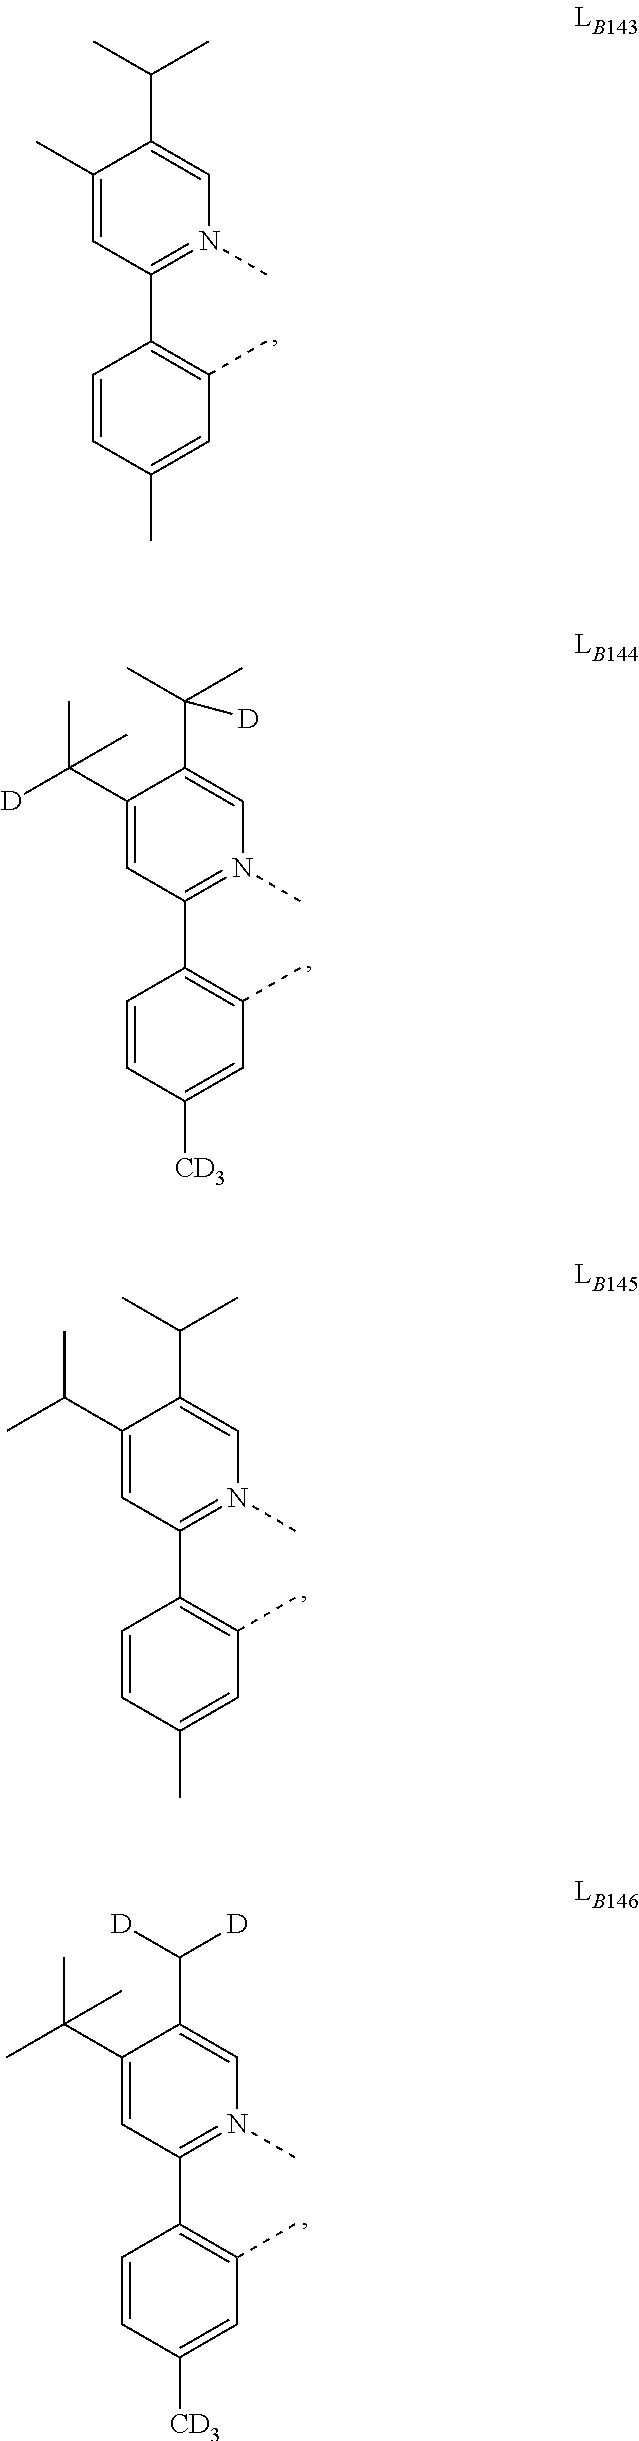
C1(C(C)C)=CN(C)=C(C2=C(C)C=C(C)C=C2)C=C1C.C1(C(C)(C)[D])=CN(C)=C(C2=C(C)C=C([CD3])C=C2)C=C1C([D])(C)C.C1(C(C)C)=CN(C)=C(C2=C(C)C=C(C)C=C2)C=C1C(C)C.C1(C([D])[D])=CN(C)=C(C2=C(C)C=C([CD3])C=C2)C=C1C(C)(C)C
